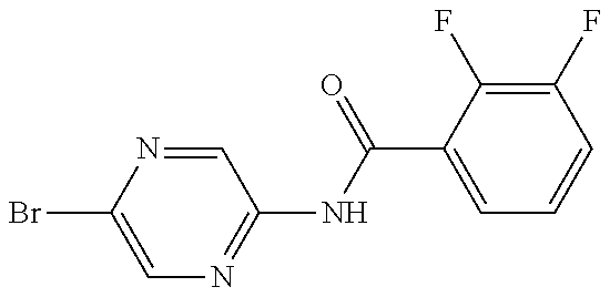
C1=C(Br)N=CC(NC(=O)C2=CC=CC(F)=C2F)=N1
